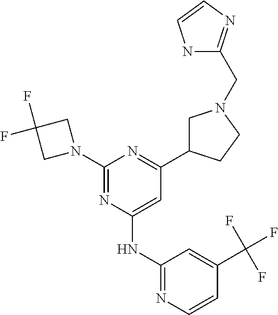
C1=C(NC2=NC=CC(C(F)(F)F)=C2)N=C(N2CC(F)(F)C2)N=C1C1CN(CC2=NC=CN2)CC1
